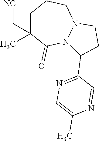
C1C(C[NC])(C)C(=O)N2N(CC1)CCC2C1=NC=C(C)N=C1
